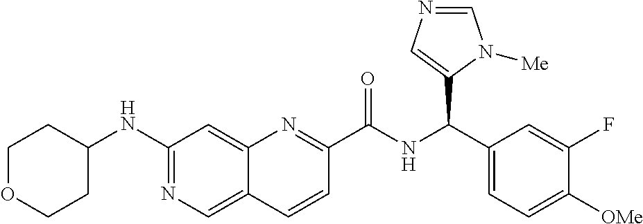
C1(NC2CCOCC2)=NC=C2C(=C1)N=C(C(NC(C1=CC=C([OMe])C(F)=C1)C1=CN=CN1[Me])=O)C=C2
